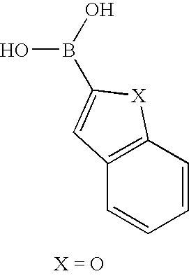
B(O)(O)C1=CC2=C(C=CC=C2)[X]1
